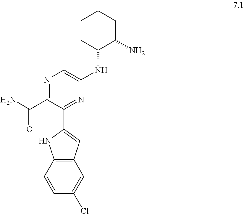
N1=C(C(N)=O)C(C2=CC3=C(C=CC(Cl)=C3)N2)=NC(NC2C(N)CCCC2)=C1
